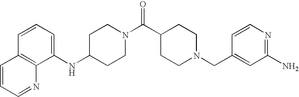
C1(NC2=CC=CC3=C2N=CC=C3)CCN(C(C2CCN(CC3=CC(N)=NC=C3)CC2)=O)CC1
